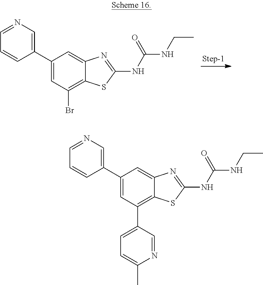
C12=C(Br)C=C(C3=CN=CC=C3)C=C1N=C(NC(=O)NCC)S2.C12=C(C3=CC=C(C)N=C3)C=C(C3=CN=CC=C3)C=C1N=C(NC(=O)NCC)S2
